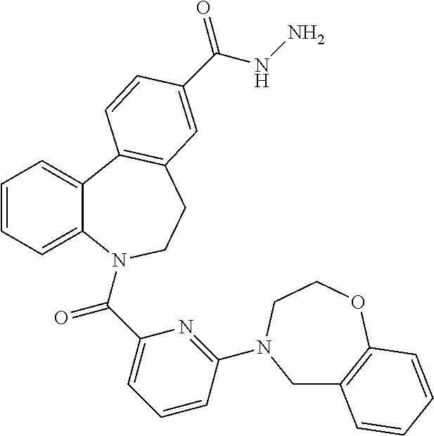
C1=CC=C2C(=C1)C1=C(CCN2C(C2=CC=CC(N3CC4=C(OCC3)C=CC=C4)=N2)=O)C=C(C(NN)=O)C=C1
